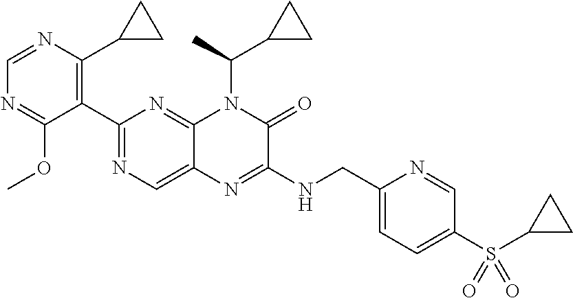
C1(C2=NC=C3C(=N2)N(C(C2CC2)C)C(=O)C(NCC2=CC=C(S(C4CC4)(=O)=O)C=N2)=N3)=C(C2CC2)N=CN=C1OC
